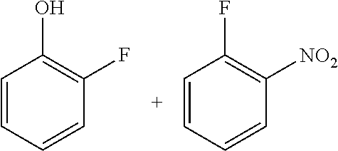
C1=CC=CC(F)=C1O.C1=CC=CC([NO2])=C1F
